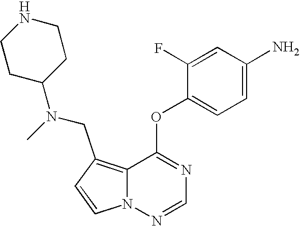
C1=CN2C(=C1CN(C)C1CCNCC1)C(OC1=CC=C(N)C=C1F)=NC=N2
